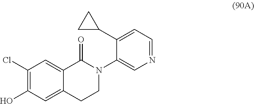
C1(Cl)=C(O)C=C2C(=C1)C(=O)N(C1=CN=CC=C1C1CC1)CC2
